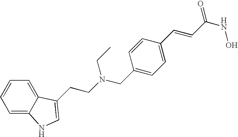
C1=C2C(=CC=C1)C(CCN(CC1=CC=C(C=CC(NO)=O)C=C1)CC)=CN2
